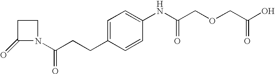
C1(=O)N(C(CCC2=CC=C(NC(COCC(O)=O)=O)C=C2)=O)CC1
